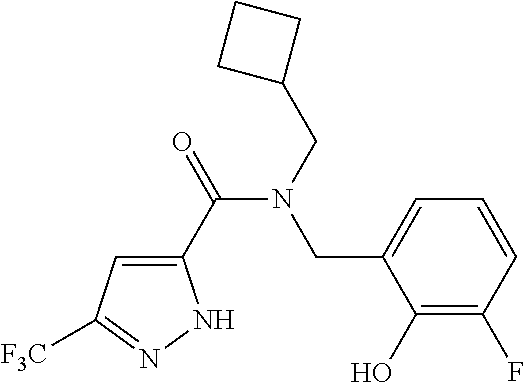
C1(C(=O)N(CC2CCC2)CC2=CC=CC(F)=C2O)=CC([F3C])=NN1
